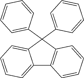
C1=C(C2(C3=CC=CC=C3)C3=C(C4=CC=CC=C42)C=CC=C3)C=CC=C1
